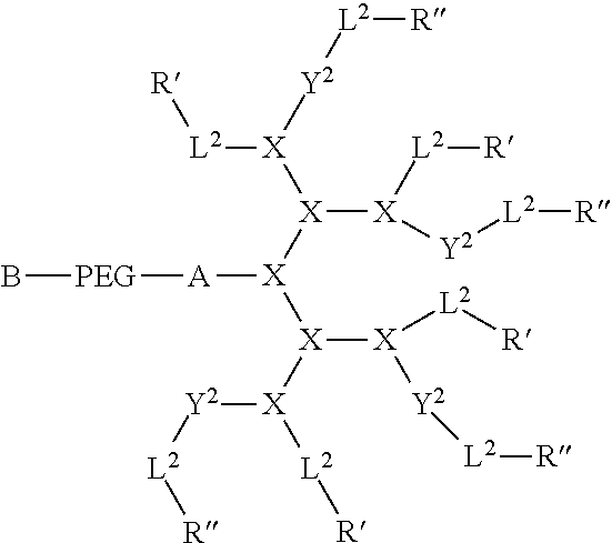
[X]([X]([X]([X]([Y2][L2][R])[L2][R])[X]([Y2][L2][R])[L2][R])[A][PEG]B)([X]([L2][R])[Y2][L2][R])[X]([L2][R])[Y2][L2][R]
